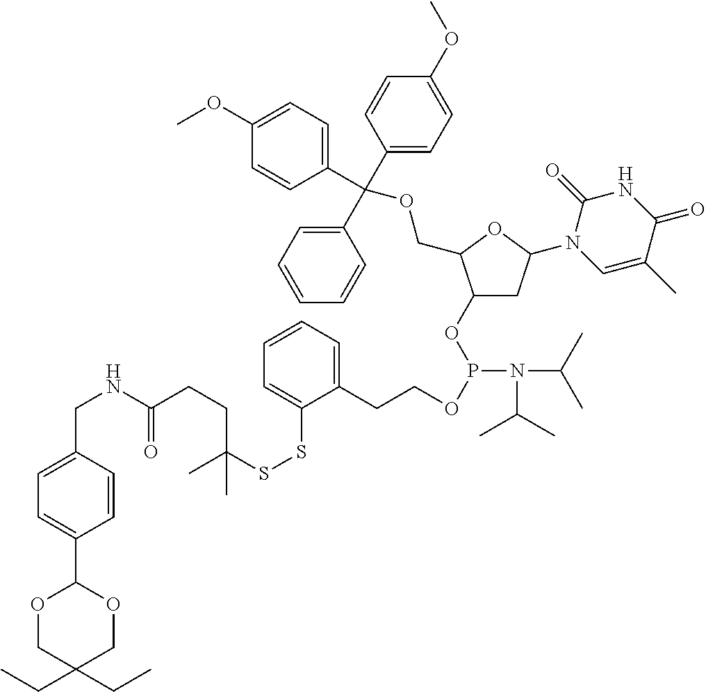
C1(OP(OCCC2=CC=CC=C2SSC(CCC(=O)NCC2=CC=C(C3OCC(CC)(CC)CO3)C=C2)(C)C)N(C(C)C)C(C)C)CC(N2C=C(C)C(=O)NC2=O)OC1COC(C1=CC=CC=C1)(C1=CC=C(OC)C=C1)C1=CC=C(OC)C=C1
